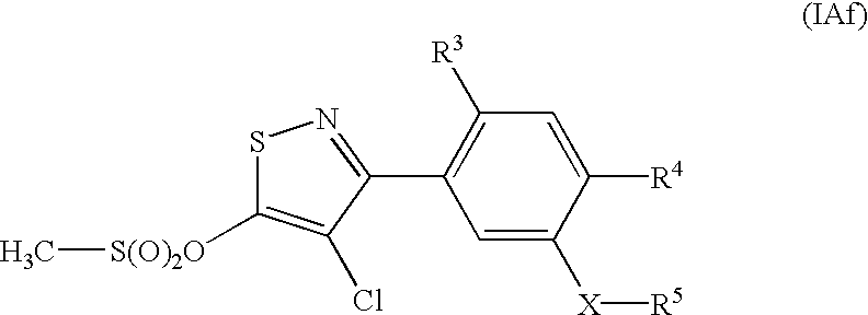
C1([R3])=C(C2=NSC([S(O)2O]C)=C2Cl)C=C([X][R5])C([R4])=C1
